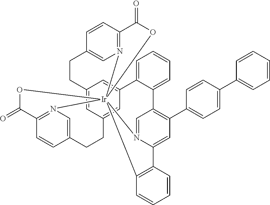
C12=CC3=CC(=C1)C1=CC=CC=C1C1=C(C4=CC=C(C5=CC=CC=C5)C=C4)C=C4N(=C1)[Ir]15(N6=C(C=CC(=C6)CC3)C(=O)O1)(N1=C(C=CC(=C1)CC2)C(=O)O5)C1=C4C=CC=C1
